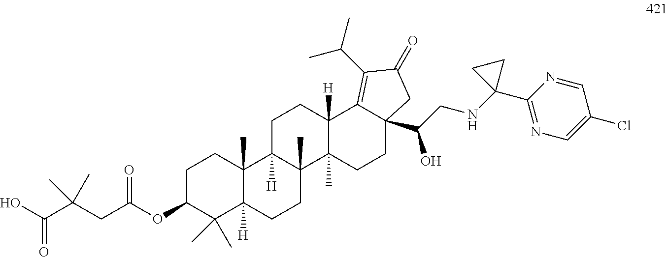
OC(C(CC(OC1C(C)(C)C2([H])C(C)(CC1)C1([H])C(C)(CC2)C2(C)C([H])(CC1)C1=C(C(C)C)C(=O)CC1(C(CNC1(C3=NC=C(Cl)C=N3)CC1)O)CC2)=O)(C)C)=O
